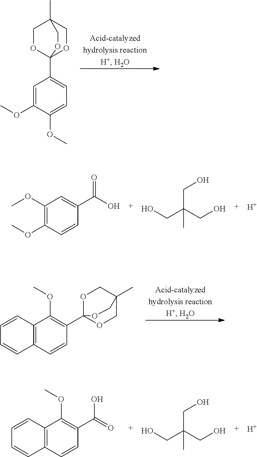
C1OC2(C3=CC=C(OC)C(OC)=C3)OCC1(C)CO2.O=C(O)C1=CC(OC)=C(OC)C=C1.[H].C(C(CO)(CO)C)O.C12=C(C=CC(C34OCC(C)(CO3)CO4)=C1OC)C=CC=C2.OC(=O)C1=C(OC)C2=C(C=C1)C=CC=C2.[H].C(C(CO)(CO)C)O
